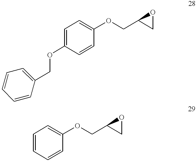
O(C1=CC=C(OCC2CO2)C=C1)CC1=CC=CC=C1.C1=CC=C(OCC2CO2)C=C1
